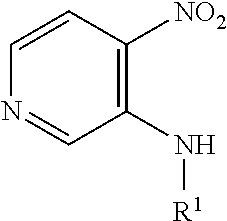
C1(N[R1])=C([NO2])C=CN=C1
